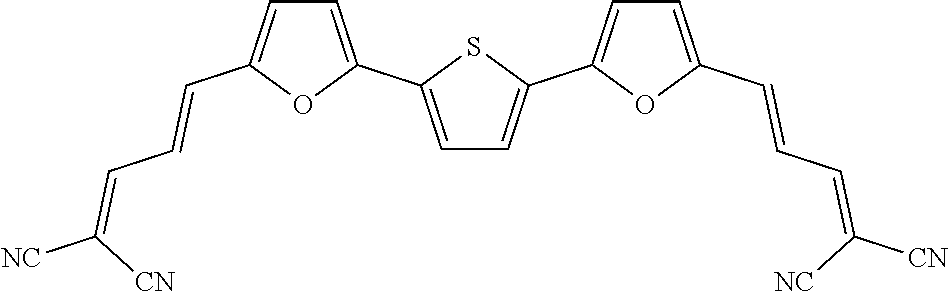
C1=C(C2=CC=C(C3=CC=C(C=CC=C([CN])[NC])O3)S2)OC(C=CC=C([CN])[NC])=C1
